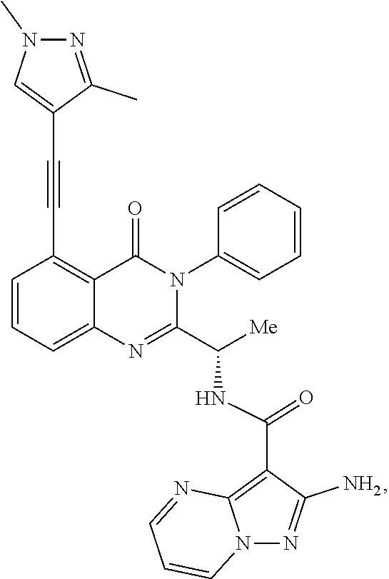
C1=CC=C2C(=C1C#CC1=CN(C)N=C1C)C(=O)N(C1=CC=CC=C1)C(C([Me])NC(C1=C3N(N=C1N)C=CC=N3)=O)=N2
